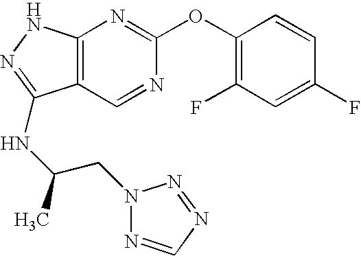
C12=C(NN=C1NC(C)CN1N=CN=N1)N=C(OC1=C(F)C=C(F)C=C1)N=C2
